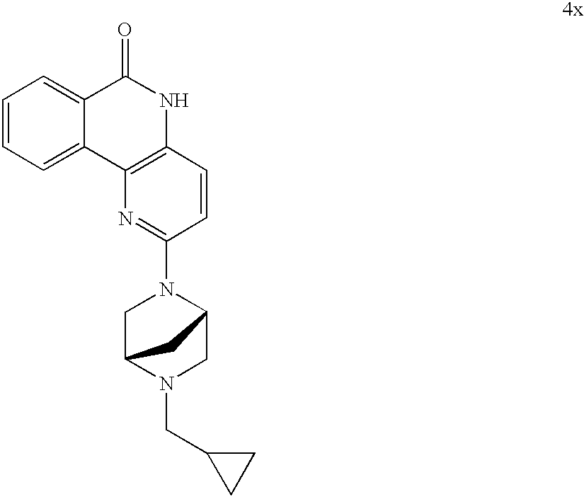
C1=CC=C2C(=C1)C(=O)NC1=C2N=C(N2CC3N(CC4CC4)CC2C3)C=C1
